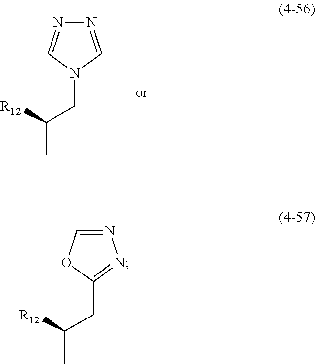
N1=CN(CC(C)[R12])C=N1.N1=COC(CC(C)[R12])=N1
